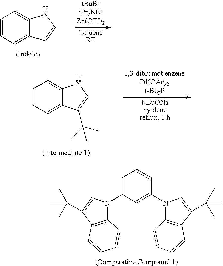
C1=C(N2C3=C(C(C(C)(C)C)=C2)C=CC=C3)C=C(N2C3=C(C(C(C)(C)C)=C2)C=CC=C3)C=C1.C1=CC=C2C(=C1)NC=C2.C1=CC=C2C(=C1)NC=C2C(C)(C)C
